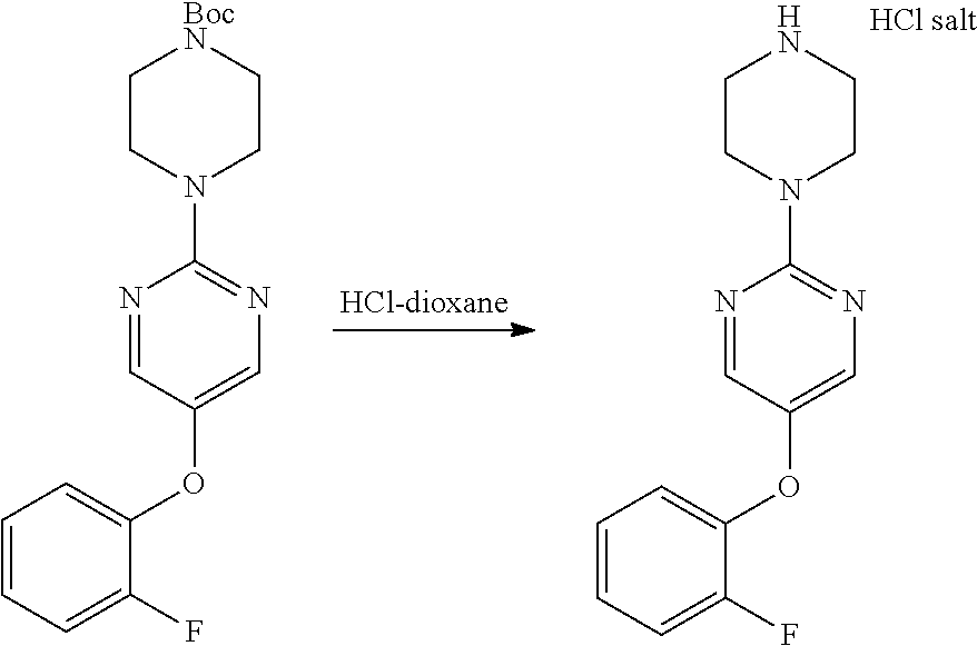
C1CN(C2=NC=C(OC3=CC=CC=C3F)C=N2)CCN1.C1CN(C2=NC=C(OC3=CC=CC=C3F)C=N2)CC[BocN]1
